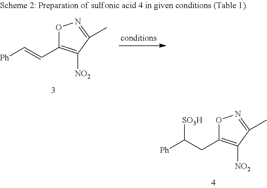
O1C(C=C[Ph])=C([NO2])C(C)=N1.O1C(CC([Ph])[SO3H])=C([NO2])C(C)=N1
